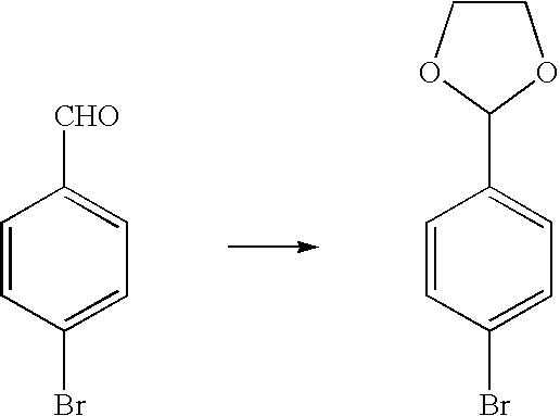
C1=CC(Br)=CC=C1[CHO].C1=CC(Br)=CC=C1C1OCCO1
